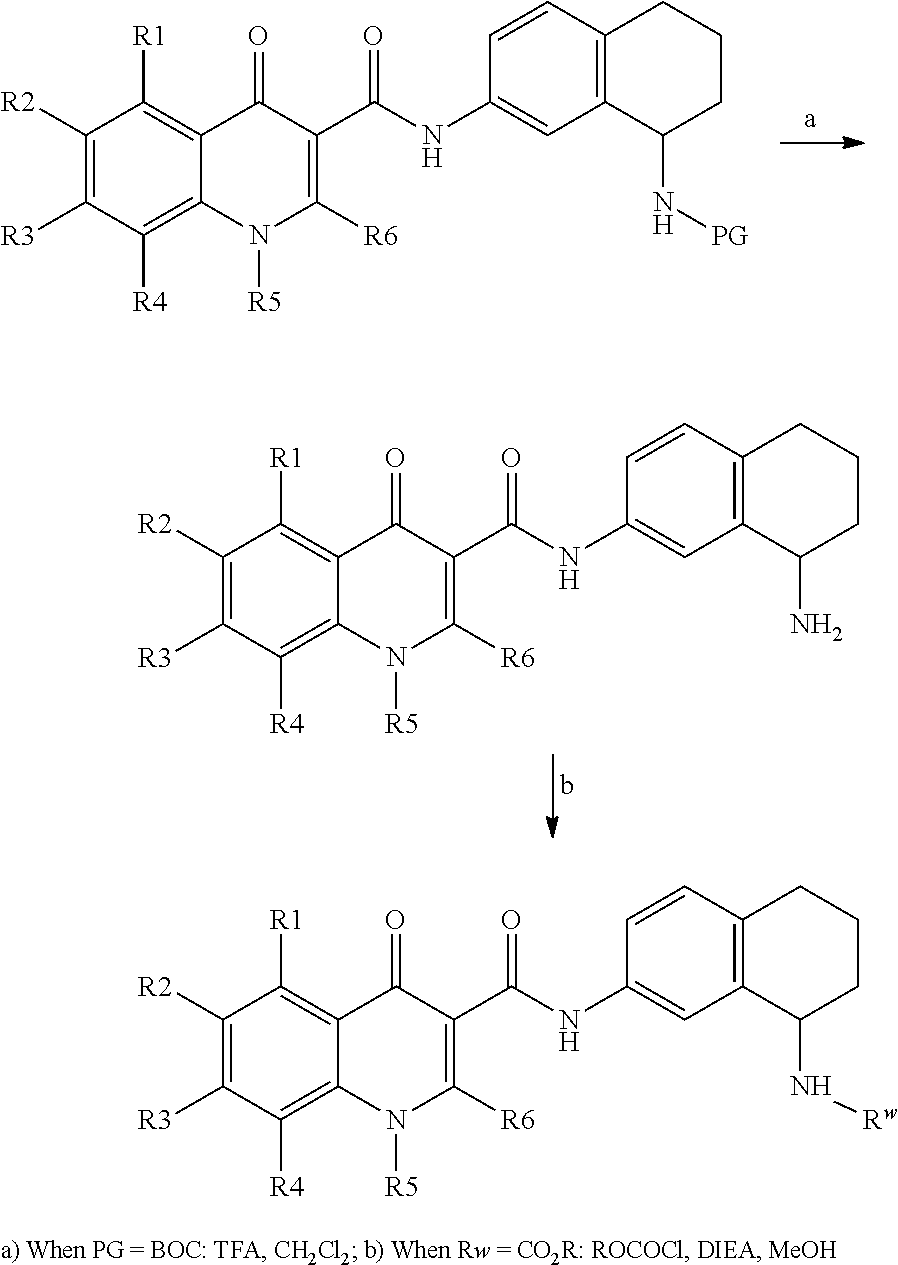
C1([R2])=C([R3])C([R4])=C2C(=C1[R1])C(=O)C(C(NC1=CC3=C(C=C1)CCCC3N[PG])=O)=C([R6])N2[R5].C1([R2])=C([R3])C([R4])=C2C(=C1[R1])C(=O)C(C(NC1=CC3=C(C=C1)CCCC3N)=O)=C([R6])N2[R5].C1([R2])=C([R3])C([R4])=C2C(=C1[R1])C(=O)C(C(NC1=CC3=C(C=C1)CCCC3N[Rw])=O)=C([R6])N2[R5]
